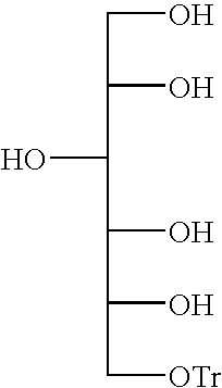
C(O)C(O)C(C(O)C(O)C[OTr])O
